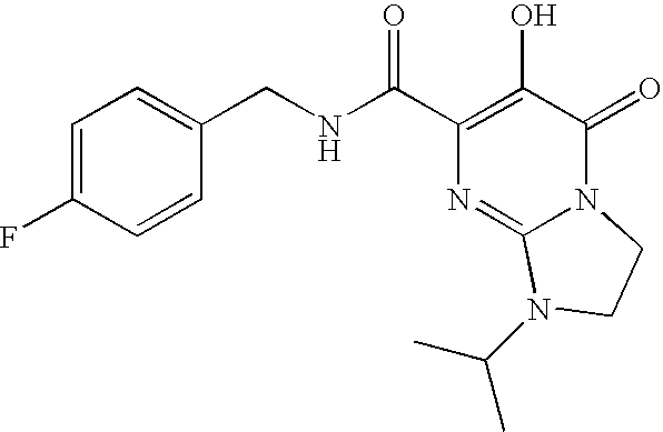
C1(CNC(C2=C(O)C(=O)N3C(=N2)N(C(C)C)CC3)=O)=CC=C(F)C=C1
